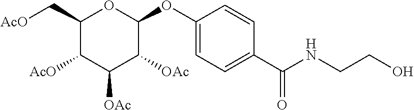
O(C1OC(C[AcO])C([AcO])C([OAc])C1[OAc])C1=CC=C(C(NCCO)=O)C=C1
